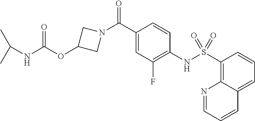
C1(C(N2CC(OC(NC(C)C)=O)C2)=O)=CC(F)=C(NS(C2=C3C(=CC=C2)C=CC=N3)(=O)=O)C=C1
